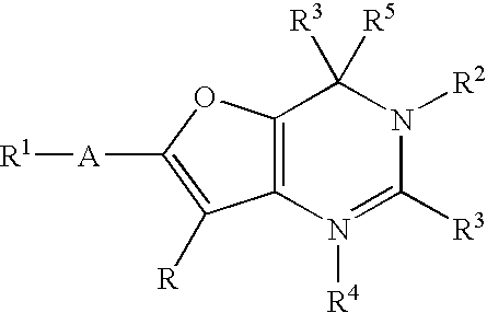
C12=C(OC([A][R1])=C1[R])C([R3])([R5])N([R2])C([R3])=N2[R4]
